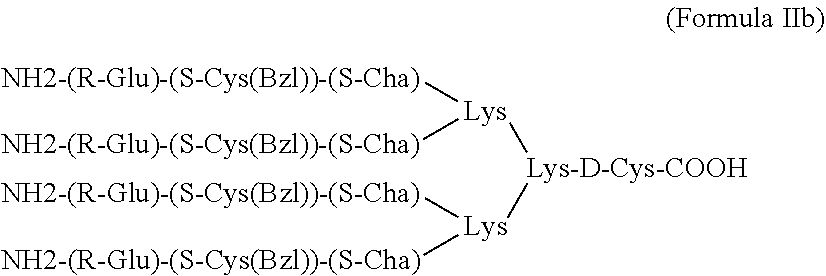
[NH2-(R-Glu)-(S-Cys(Bzl))-(S-Cha)][Lys]([Lys-D-Cys-COOH][Lys]([NH2-(R-Glu)-(S-Cys(Bzl))-(S-Cha)])[NH2-(R-Glu)-(S-Cys(Bzl))-(S-Cha)])[NH2-(R-Glu)-(S-Cys(Bzl))-(S-Cha)]
